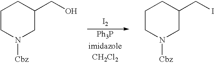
C1CN([Cbz])CC(CO)C1.[I2].[Ph3P].[CH2Cl2].C1CN([Cbz])CC(CI)C1
